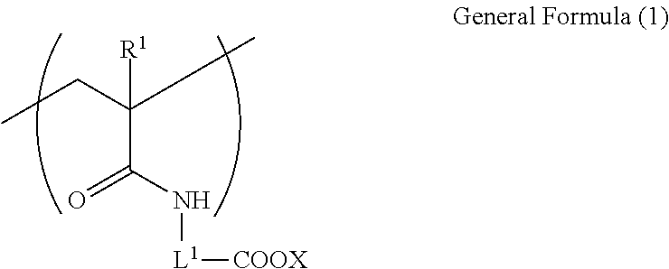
C(C([R1])(C(N[L1][COOX])=O)C)C
